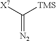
C(=[N2])([X7])[TMS]
